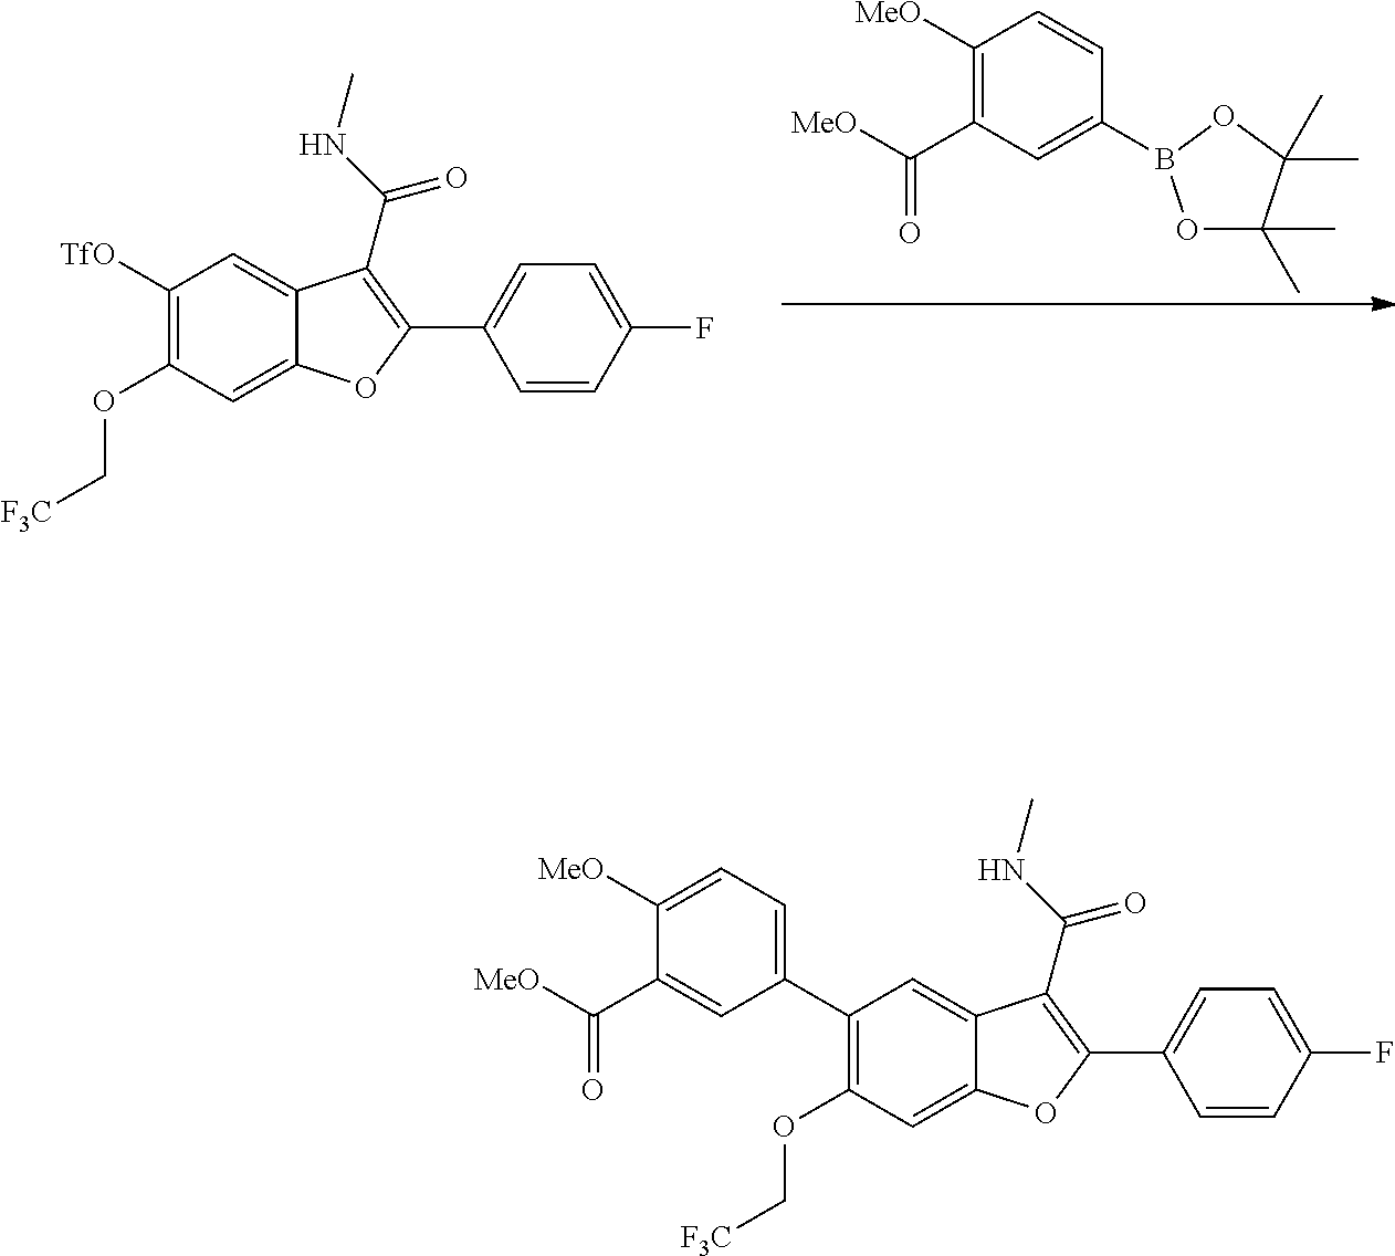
C1(C2=CC=C([MeO])C(C([MeO])=O)=C2)=C(OC[F3C])C=C2C(=C1)C(C(NC)=O)=C(C1=CC=C(F)C=C1)O2.C1([TfO])=C(OC[F3C])C=C2C(=C1)C(C(NC)=O)=C(C1=CC=C(F)C=C1)O2.C1([MeO])=C(C([MeO])=O)C=C(B2OC(C)(C)C(C)(C)O2)C=C1
